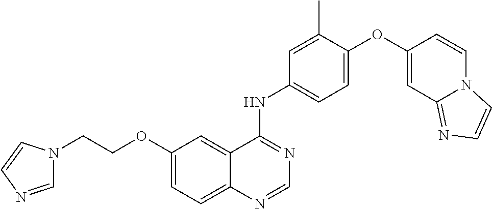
C12=CC=C(OCCN3C=NC=C3)C=C1C(NC1=CC=C(OC3=CC4=NC=CN4C=C3)C(C)=C1)=NC=N2
